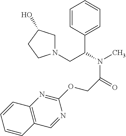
C1=CC(C(N(C)C(=O)COC2=NC3=C(C=N2)C=CC=C3)CN2CC(O)CC2)=CC=C1
